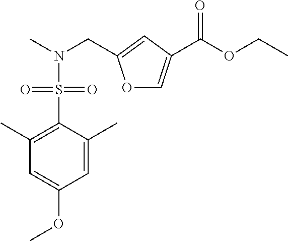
O1C=C(C(OCC)=O)C=C1CN(C)S(=O)(=O)C1=C(C)C=C(OC)C=C1C
